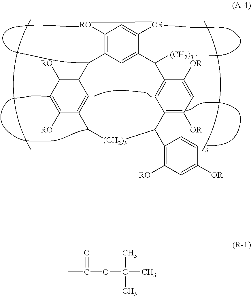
C1([RO])=C2C=C(C([OR])=C1)C([(CH2)3])C1=CC(=C([OR])C=C1[OR])C(C1=C([RO])C=C([OR])C=C1)[(CH2)3]CC1=CC(=C([RO])C=C1[RO])C2.CC(=O)OC(C)(C)C
